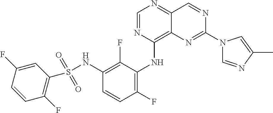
C1=NC(NC2=C(F)C=CC(NS(C3=C(F)C=CC(F)=C3)(=O)=O)=C2F)=C2C(=N1)C=NC(N1C=NC(C)=C1)=N2
